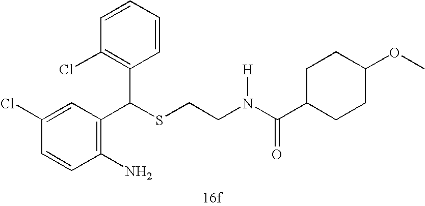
C1=CC(Cl)=CC(C(SCCN(C(=O)C2CCC(OC)CC2)[H])C2=C(Cl)C=CC=C2)=C1N
